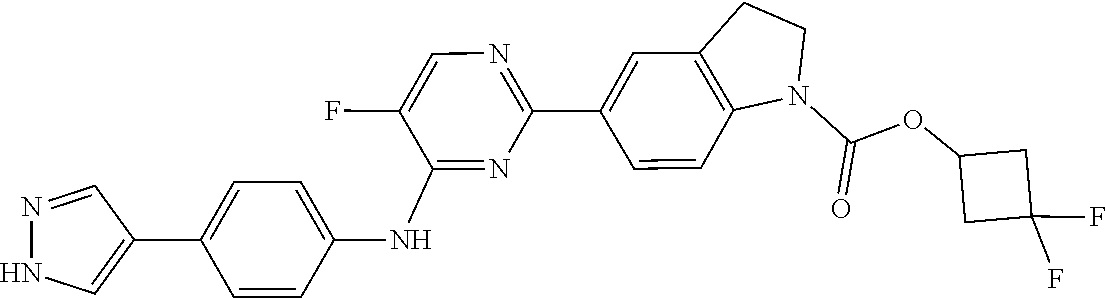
C1(F)=CN=C(C2=CC3=C(N(C(OC4CC(F)(F)C4)=O)CC3)C=C2)N=C1NC1=CC=C(C2=CNN=C2)C=C1
